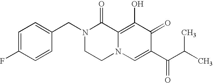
C1=C(CN2CCN3C(=C(O)C(=O)C(C(C(C)C)=O)=C3)C2=O)C=CC(F)=C1
